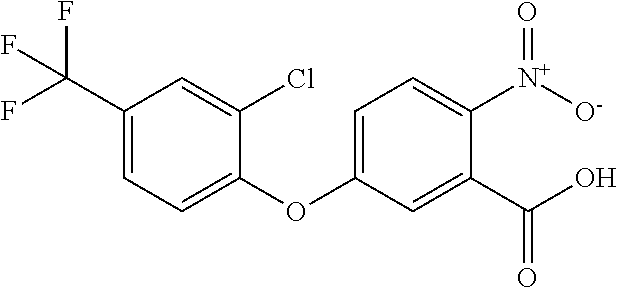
C1(OC2=CC=C([N+]([O-])=O)C(C(O)=O)=C2)=CC=C(C(F)(F)F)C=C1Cl
